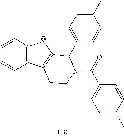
C1=CC2=C(C=C1)NC1=C2CCN(C(=O)C2=CC=C(C)C=C2)C1C1=CC=C(C)C=C1
